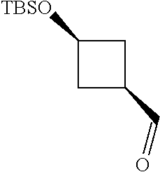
C1([TBSO])CC(C=O)C1
